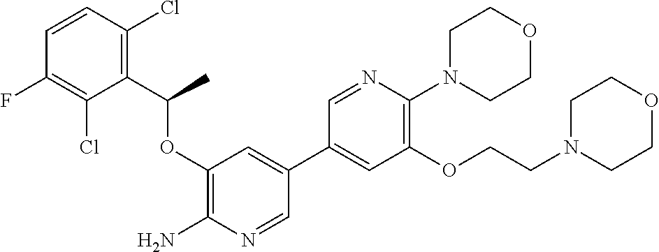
C1(OC(C2=C(Cl)C=CC(F)=C2Cl)C)=C(N)N=CC(C2=CC(OCCN3CCOCC3)=C(N3CCOCC3)N=C2)=C1
